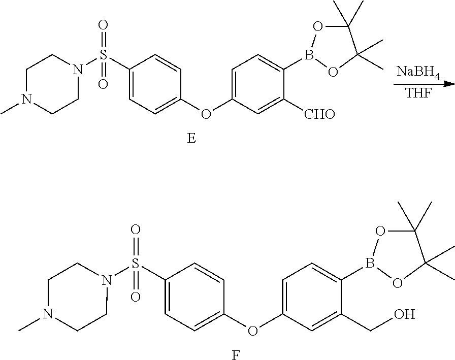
C1(S(N2CCN(C)CC2)(=O)=O)=CC=C(OC2=CC=C(B3OC(C)(C)C(C)(C)O3)C([CHO])=C2)C=C1.[NaBH4].[THF].C1(S(N2CCN(C)CC2)(=O)=O)=CC=C(OC2=CC=C(B3OC(C)(C)C(C)(C)O3)C(CO)=C2)C=C1.F
